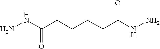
NNC(CCCCC(NN)=O)=O
